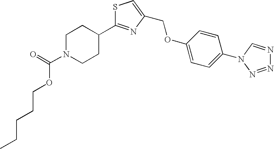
S1C(C2CCN(C(=O)OCCCCC)CC2)=NC(COC2=CC=C(N3C=NN=N3)C=C2)=C1
